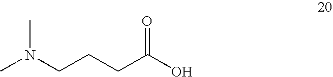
CN(CCCC(O)=O)C
